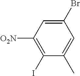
C1(Br)=CC([O2N])=C(I)C(C)=C1
